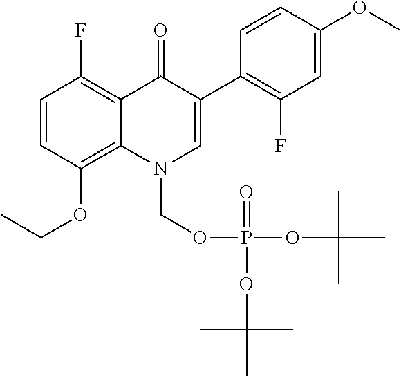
C1=CC(OCC)=C2C(=C1F)C(=O)C(C1=C(F)C=C(OC)C=C1)=CN2COP(=O)(OC(C)(C)C)OC(C)(C)C
